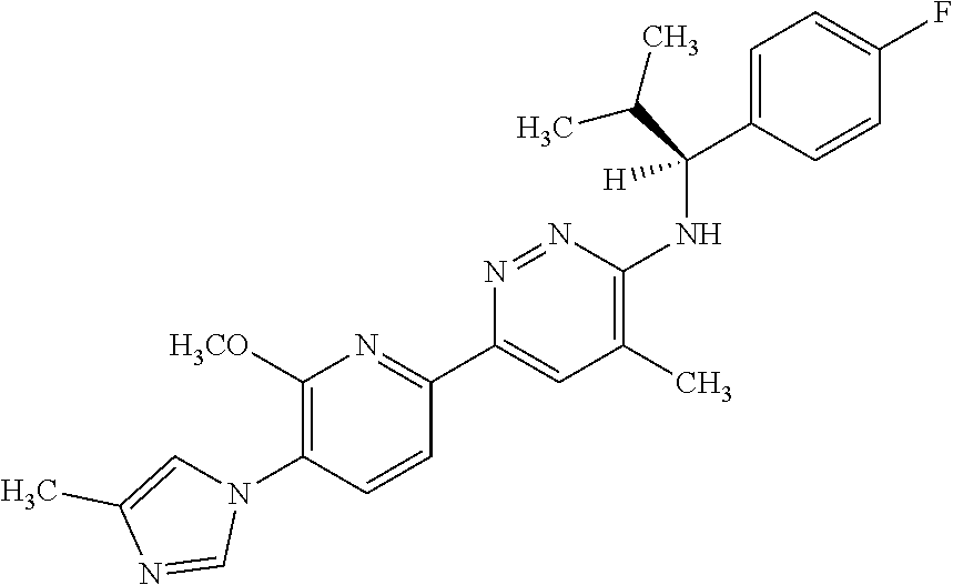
C1([H3CO])=C(N2C=C(C)N=C2)C=CC(C2=CC(C)=C(NC(C3=CC=C(F)C=C3)(C(C)C)[H])N=N2)=N1
